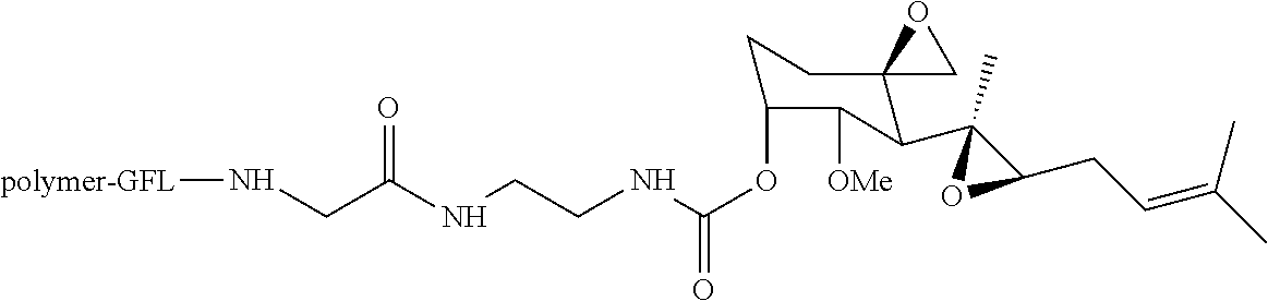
C(OC1CCC2(C(C3(C)C(CC=C(C)C)O3)C1[OMe])CO2)(=O)NCCNC(CN[polymer-GFL])=O
